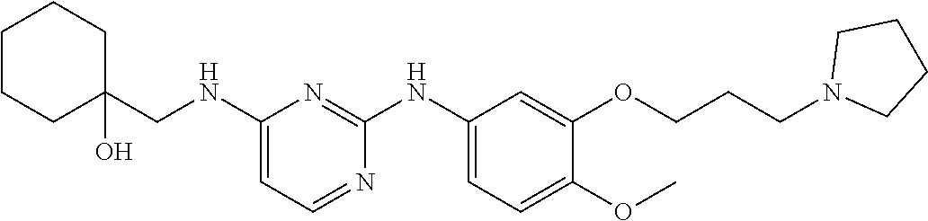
C1(NCC2(O)CCCCC2)=CC=NC(NC2=CC=C(OC)C(OCCCN3CCCC3)=C2)=N1
